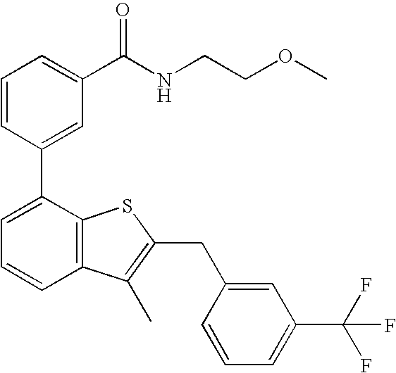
C1=CC(C2=CC=CC3=C2SC(CC2=CC(C(F)(F)F)=CC=C2)=C3C)=CC(C(NCCOC)=O)=C1
